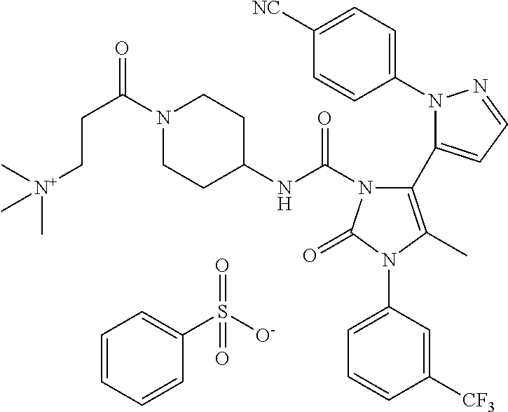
C1=CC=CC(S([O-])(=O)=O)=C1.C1(N2N=CC=C2C2=C(C)N(C3=CC=CC([CF3])=C3)C(=O)N2C(NC2CCN(C(CC[N+](C)(C)C)=O)CC2)=O)=CC=C([NC])C=C1
